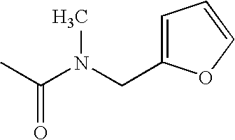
CC(N(CC1=CC=CO1)C)=O
